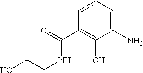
OCCNC(=O)C1=C(O)C(N)=CC=C1
